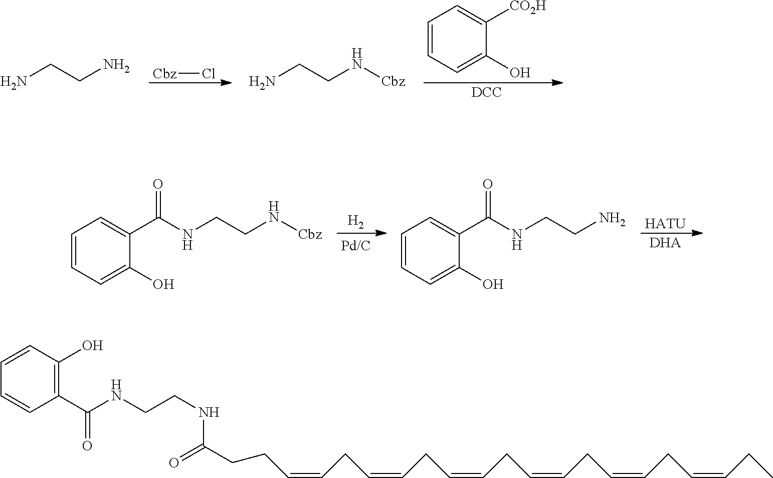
C1=CC=C(O)C([CO2H])=C1.[DCC].[Cbz]Cl.NCCN.NCCN[Cbz].[HATU].[DHA].[H2].C1=CC=C(O)C(C(NCCN[Cbz])=O)=C1.C1=CC=C(O)C(C(NCCN)=O)=C1.C1=CC(O)=C(C(NCCNC(CCC=CCC=CCC=CCC=CCC=CCC=CCC)=O)=O)C=C1
